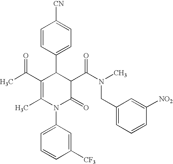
C1=CC(C2C(C(C)=O)=C(C)N(C3=CC=CC([CF3])=C3)C(=O)C2C(N(C)CC2=CC=CC([NO2])=C2)=O)=CC=C1[CN]
